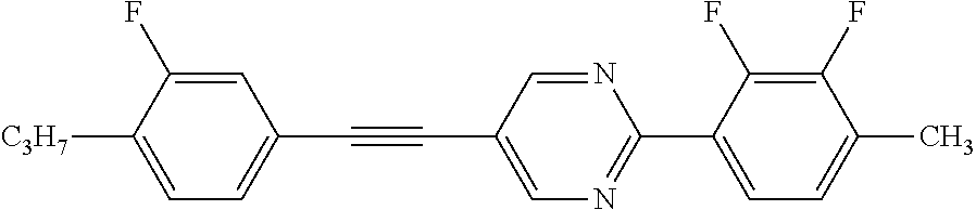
C1=C(F)C([C3H7])=CC=C1C#CC1=CN=C(C2=CC=C(C)C(F)=C2F)N=C1
